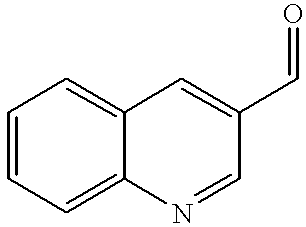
C1=CC=C2C(=C1)C=C(C=O)C=N2
